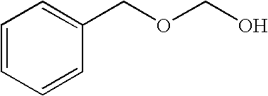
C1=CC=CC(COCO)=C1
